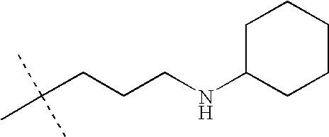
C1C(NCCCC(C)(C)C)CCCC1
